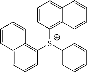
C12=CC=CC([S+](C3=CC=CC=C3)C3=C4C(=CC=C3)C=CC=C4)=C1C=CC=C2
